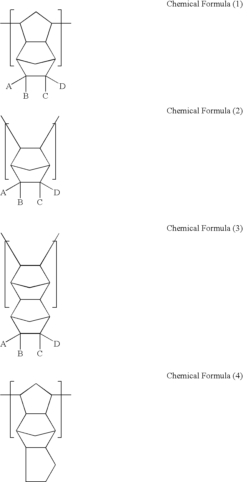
C1(B)([A])C(C)([D])C2C3C(C1C2)C(C)CC3C.C1(B)([A])C(C)([D])C2C(C)C(C)C1C2.C12C(C)C(C)C(C1)C1C2C2C(C)([D])C(B)([A])C1C2.C12C(C3C4C(C1C3)C(C)CC4C)CCC2
